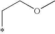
*CCOC
